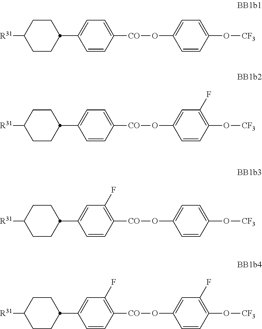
C1(O[CO]C2=CC=C(C3CCC([R31])CC3)C=C2)=CC=C(O[CF3])C=C1.C1(O[CO]C2=CC=C(C3CCC([R31])CC3)C=C2)=CC(F)=C(O[CF3])C=C1.C1(O[CO]C2=C(F)C=C(C3CCC([R31])CC3)C=C2)=CC=C(O[CF3])C=C1.C1(O[CO]C2=C(F)C=C(C3CCC([R31])CC3)C=C2)=CC(F)=C(O[CF3])C=C1
